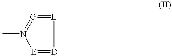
[E]1=[D][L]=[G]=N1C
